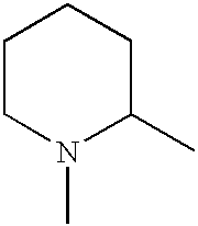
C1CN(C)C(C)CC1
